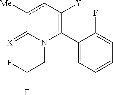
C1(C2=C([Y])cc([Me])C(=[X])N2CC(F)F)=CC=CC=C1F
